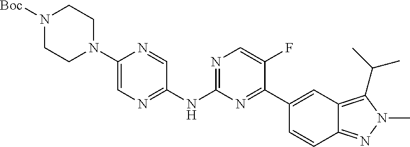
C1(C2=NC(NC3=NC=C(N4CCN([Boc])CC4)N=C3)=NC=C2F)=CC2=C(C(C)C)N(C)N=C2C=C1
